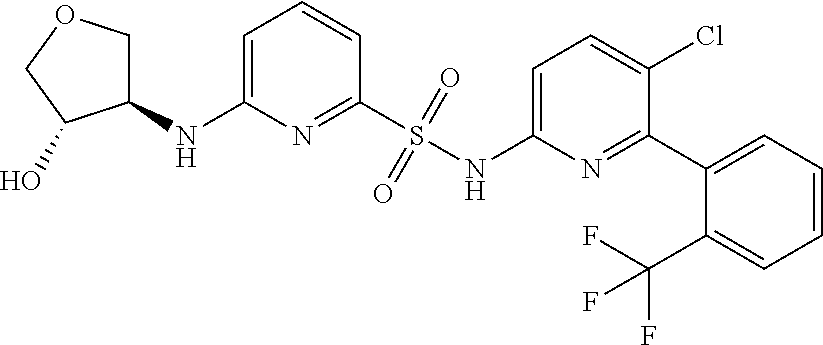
C1(S(NC2=CC=C(Cl)C(C3=CC=CC=C3C(F)(F)F)=N2)(=O)=O)=NC(NC2COCC2O)=CC=C1
